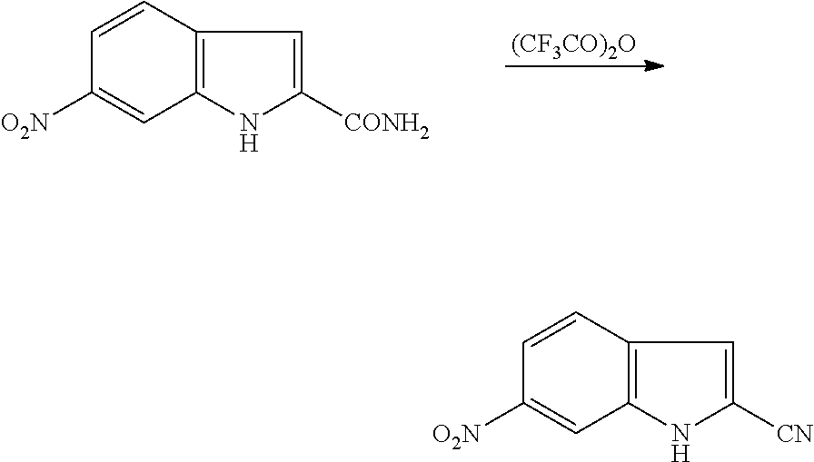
[(CF3CO)2O].C12=C(C=CC([O2N])=C1)C=C([CONH2])N2.C12=C(C=CC([O2N])=C1)C=C([CN])N2
